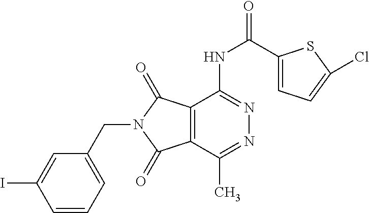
IC1=CC(CN2C(=O)C3=C(C2=O)C(NC(C2=CC=C(Cl)S2)=O)=NN=C3C)=CC=C1
